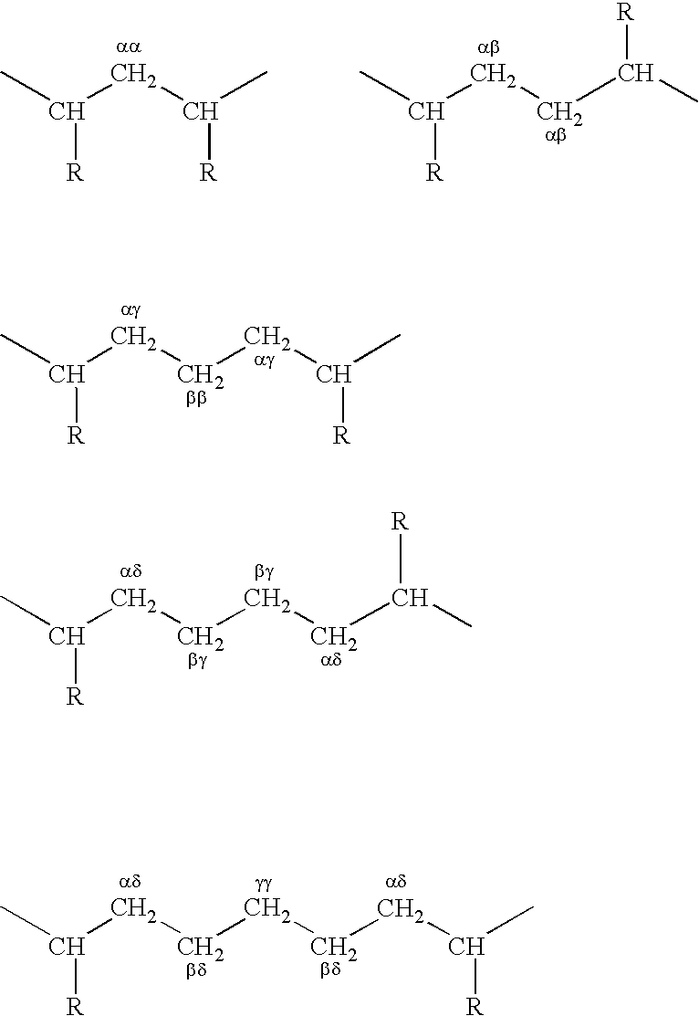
CC(CCCC(C)[R])[R].CC(CCCCCC(C)[R])[R].CC(CCCCC([R])C)[R].CC(CC(C)[R])[R].CC(CCC([R])C)[R]
